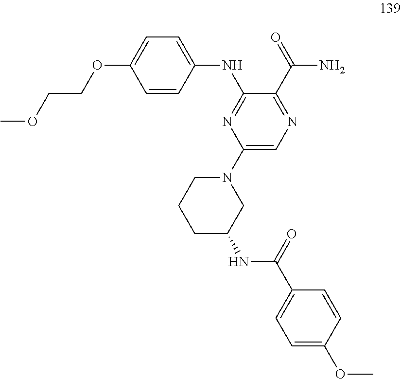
C1=CC(NC2=NC(N3CCCC(NC(C4=CC=C(OC)C=C4)=O)C3)=CN=C2C(=O)N)=CC=C1OCCOC
